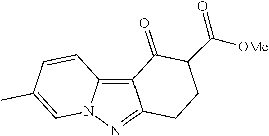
C12=C3N(N=C1CCC(C([OMe])=O)C2=O)C=C(C)C=C3
